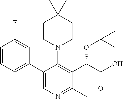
C1=CC=C(C2=CN=C(C)C(C(C(O)=O)OC(C)(C)C)=C2N2CCC(C)(C)CC2)C=C1F
